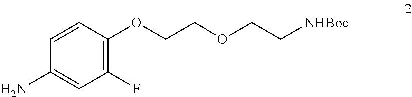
O(CCOCC[NHBoc])C1=C(F)C=C(N)C=C1
